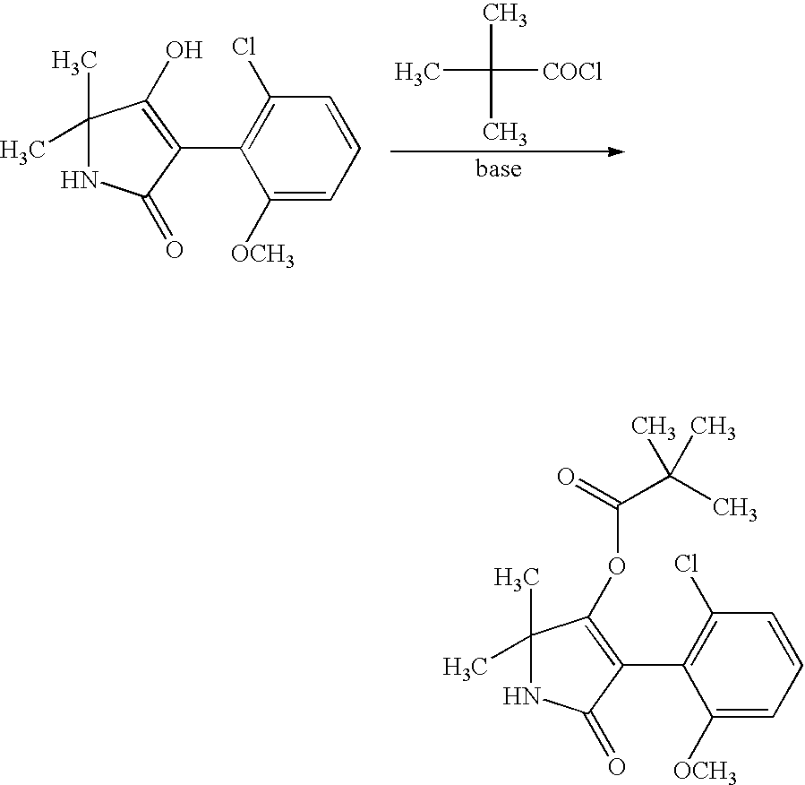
C1(C)(C)NC(=O)C(C2=C(Cl)C=CC=C2[OCH3])=C1OC(C(C)(C)C)=O.C1(C)(C)NC(=O)C(C2=C(Cl)C=CC=C2[OCH3])=C1O.C([COCl])(C)(C)C
